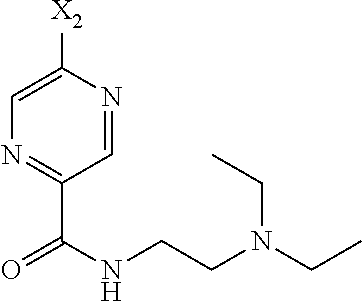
C1=C([X2])N=CC(C(=O)NCCN(CC)CC)=N1
